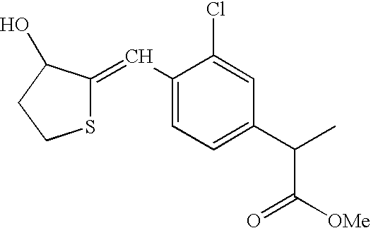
C1(C=C2SCCC2O)=CC=C(C(C([OMe])=O)C)C=C1Cl
